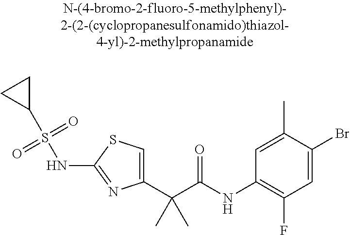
C1(C(C(NC2=C(F)C=C(Br)C(C)=C2)=O)(C)C)=CSC(NS(C2CC2)(=O)=O)=N1
